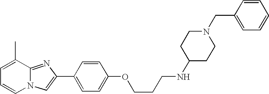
N12C(=NC(C3=CC=C(OCCCNC4CCN(CC5=CC=CC=C5)CC4)C=C3)=C1)C(C)=CC=C2
